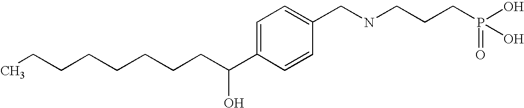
CCCCCCCCC(C1=CC=C(CNCCCP(O)(=O)O)C=C1)O
